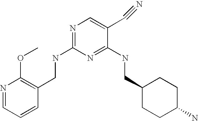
C1(CNC2=NC=C(C#N)C(NCC3CCC(N)CC3)=N2)=C(OC)N=CC=C1
